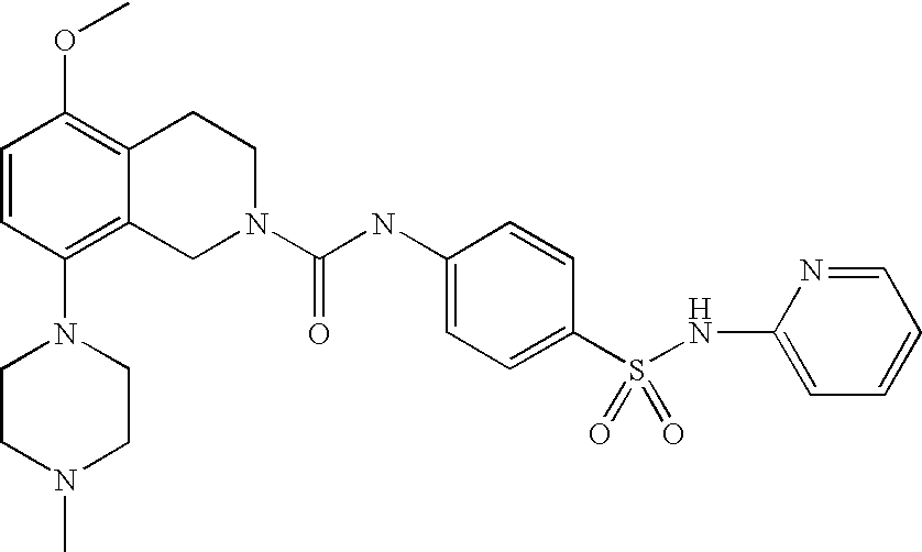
C1=CC(N2CCN(C)CC2)=C2C(=C1OC)CCN(C(NC1=CC=C(S(NC3=CC=CC=N3)(=O)=O)C=C1)=O)C2
